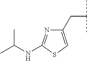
C1(CC(C)C)=CSC(NC(C)C)=N1
